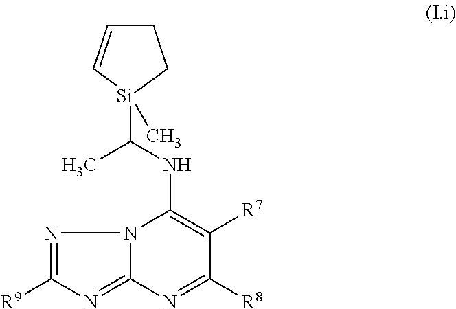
N12C(=NC([R9])=N1)N=C([R8])C([R7])=C2NC([Si]1(C)CCC=C1)C
